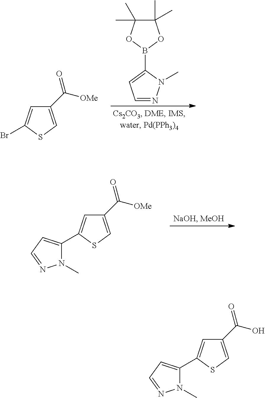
C1(C([OMe])=O)=CSC(Br)=C1.C1=NN(C)C(B2OC(C)(C)C(C)(C)O2)=C1.C1=C(C2=CC=NN2C)SC=C1C([OMe])=O.C1=C(C2=CC=NN2C)SC=C1C(O)=O
